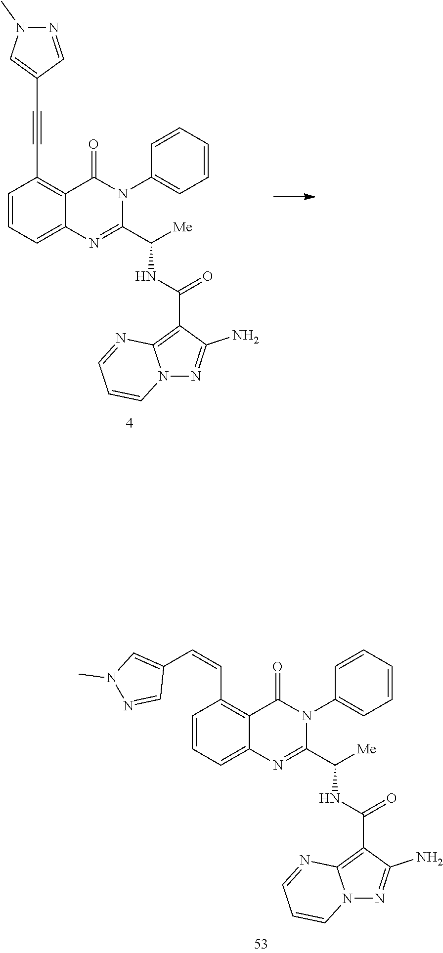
C12=C(C#CC3=CN(C)N=C3)C=CC=C1N=C(C([Me])NC(C1=C3N(N=C1N)C=CC=N3)=O)N(C1=CC=CC=C1)C2=O.C12=C(C=CC3=CN(C)N=C3)C=CC=C1N=C(C([Me])NC(C1=C3N(N=C1N)C=CC=N3)=O)N(C1=CC=CC=C1)C2=O
